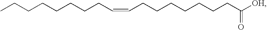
C(CCCCC=CCCCCCCCC([OH])=O)CCC
